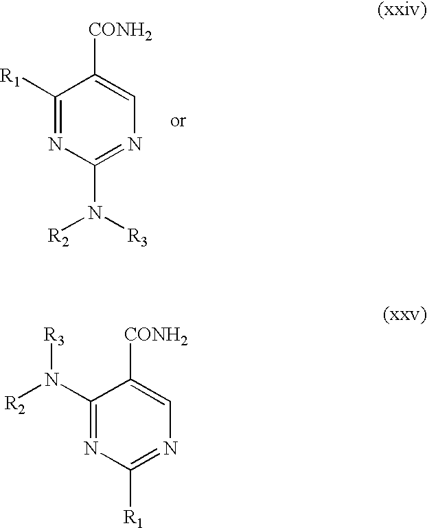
C1(N([R2])[R3])=NC([R1])=NC=C1[CONH2].C1([R1])=NC(N([R3])[R2])=NC=C1[CONH2]
